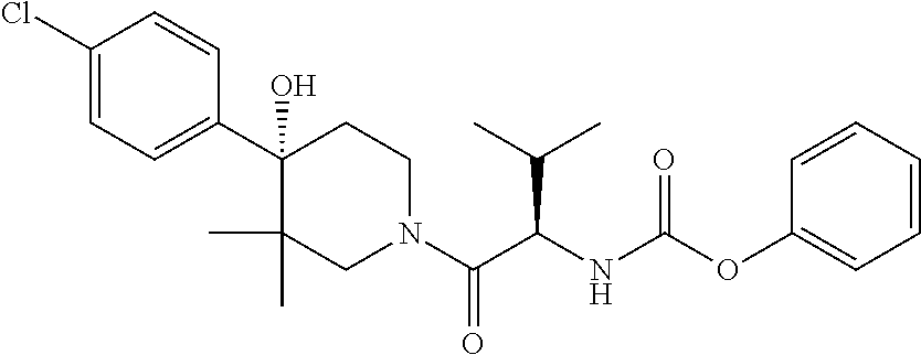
C1(Cl)=CC=C(C2(O)C(C)(C)CN(C(C(C(C)C)NC(=O)OC3=CC=CC=C3)=O)CC2)C=C1
